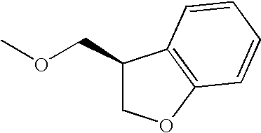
C1(COC)COC2=C1C=CC=C2
